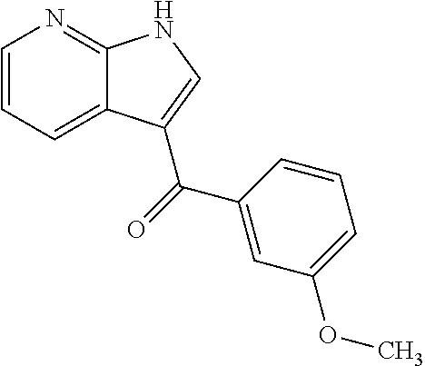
C1=CC=C2C(=N1)NC=C2C(=O)C1=CC(OC)=CC=C1
